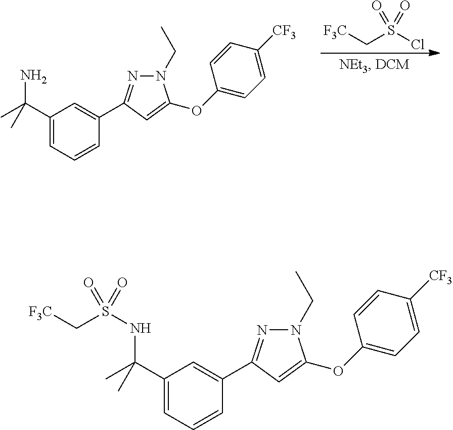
C1(C(C)(N)C)=CC=CC(C2=NN(CC)C(OC3=CC=C([CF3])C=C3)=C2)=C1.[F3C]CS(Cl)(=O)=O.C1(C(C)(NS(C[F3C])(=O)=O)C)=CC=CC(C2=NN(CC)C(OC3=CC=C([CF3])C=C3)=C2)=C1
